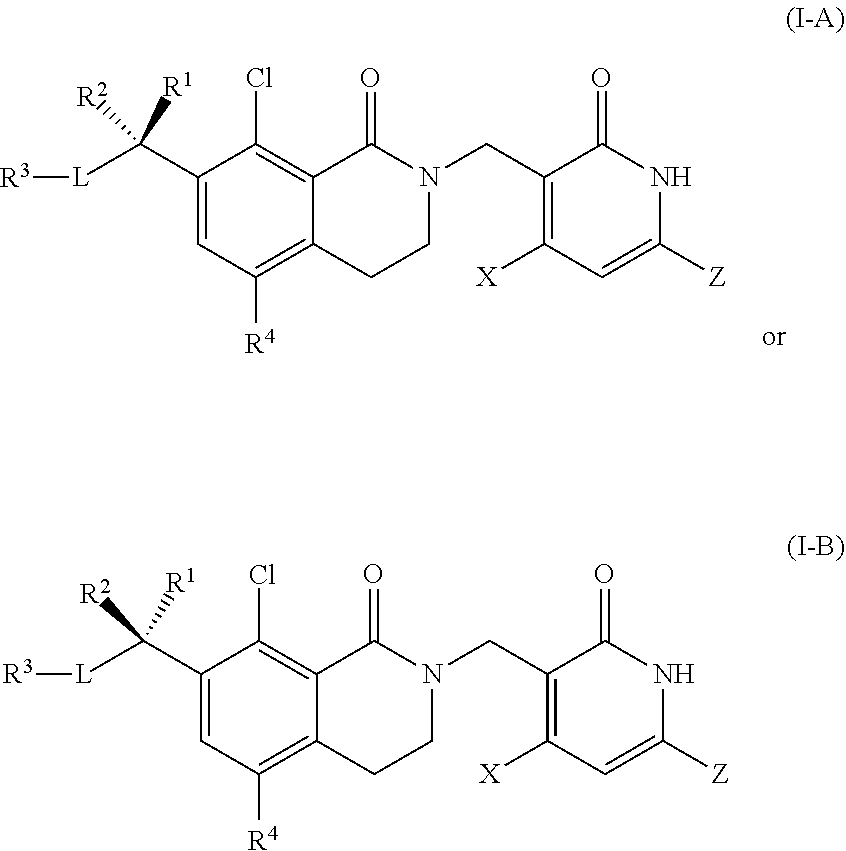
C1(C([L][R3])([R2])[R1])=CC([R4])=C2C(=C1Cl)C(=O)N(CC1=C([X])C=C([Z])NC1=O)CC2.C1(C([L][R3])([R2])[R1])=CC([R4])=C2C(=C1Cl)C(=O)N(CC1=C([X])C=C([Z])NC1=O)CC2
